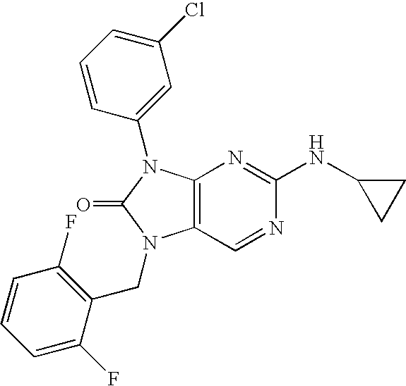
C12=C(N(C3=CC(Cl)=CC=C3)C(=O)N1CC1=C(F)C=CC=C1F)N=C(NC1CC1)N=C2
